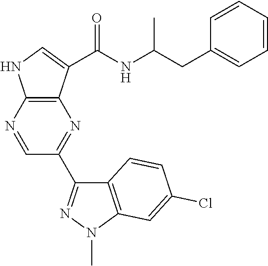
N1=CC(C2=NN(C)C3=C2C=CC(Cl)=C3)=NC2=C1NC=C2C(NC(CC1=CC=CC=C1)C)=O
